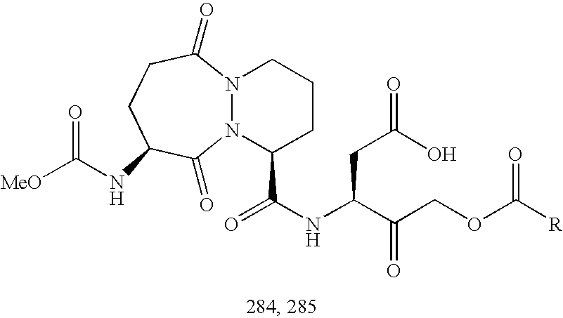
N12N(C(=O)CCC(NC([MeO])=O)C1=O)CCCC2C(NC(C(COC([R])=O)=O)CC(O)=O)=O
